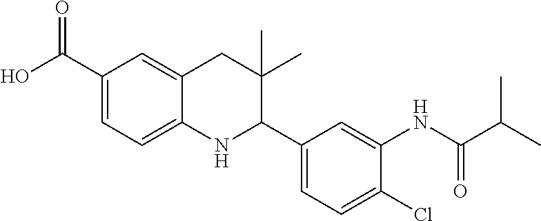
OC(C1=CC=C2C(=C1)CC(C)(C)C(C1=CC=C(Cl)C(NC(C(C)C)=O)=C1)N2)=O
